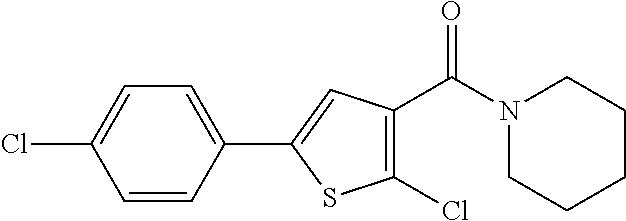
C1=CC(C2=CC(C(N3CCCCC3)=O)=C(Cl)S2)=CC=C1Cl
